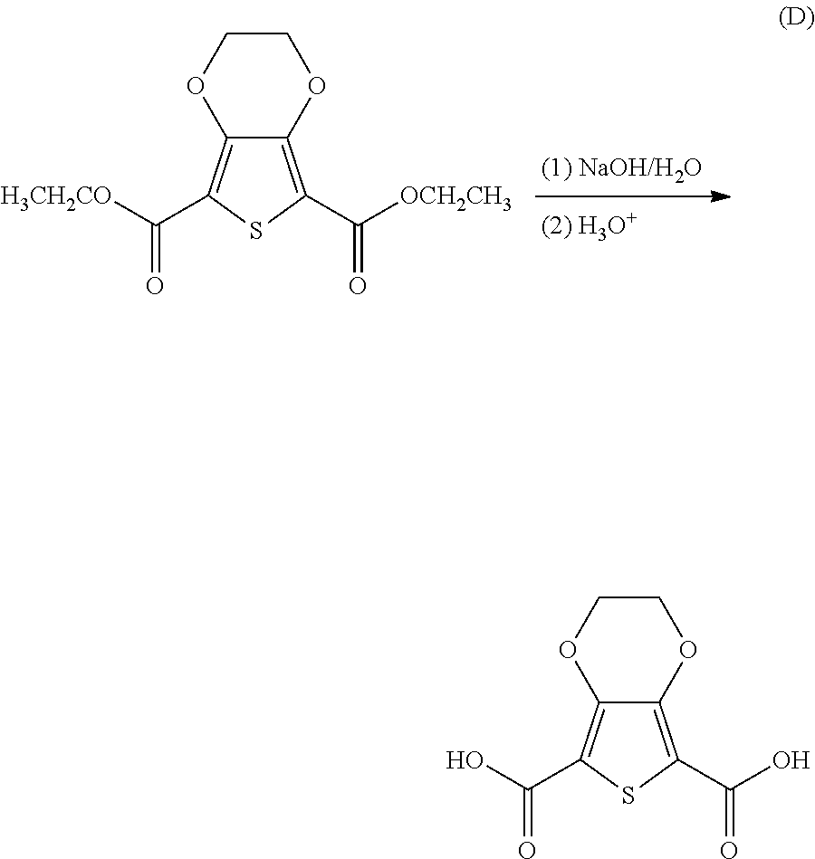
C12=C(C([OCH2CH3])=O)SC(C([H3CH2CO])=O)=C1OCCO2.C12=C(C(O)=O)SC(C(O)=O)=C1OCCO2
